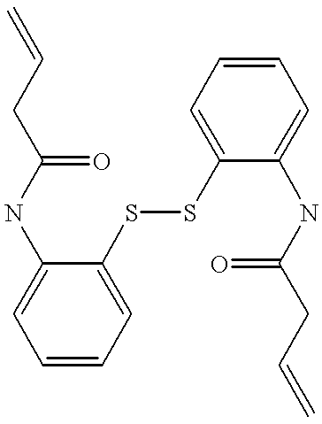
C1=CC=C(SSC2=CC=CC=C2NC(CC=C)=O)C(NC(=O)CC=C)=C1
